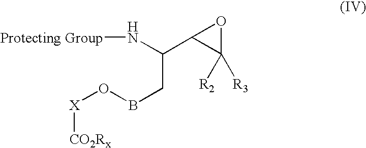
[Protecting Group]NC(C1C([R2])([R3])O1)CBO[X][CO2Rx]
